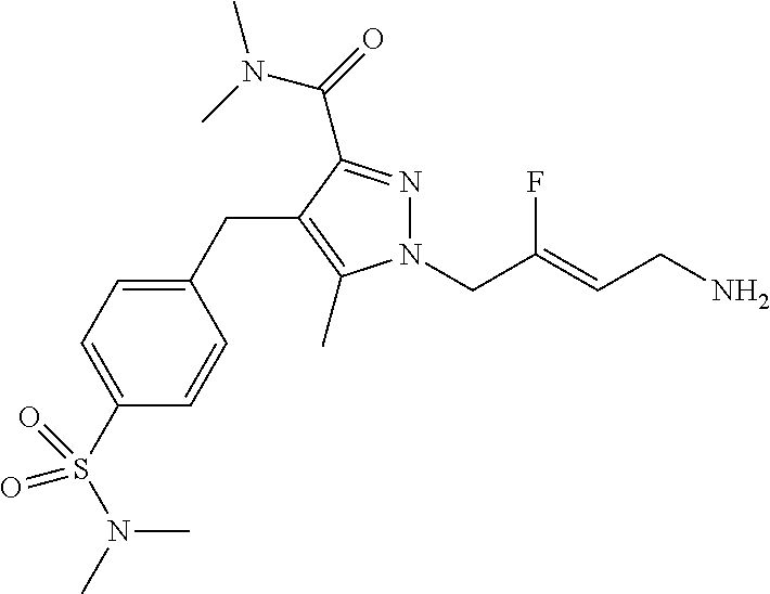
N1(CC(=CCN)F)N=C(C(N(C)C)=O)C(CC2=CC=C(S(=O)(=O)N(C)C)C=C2)=C1C
